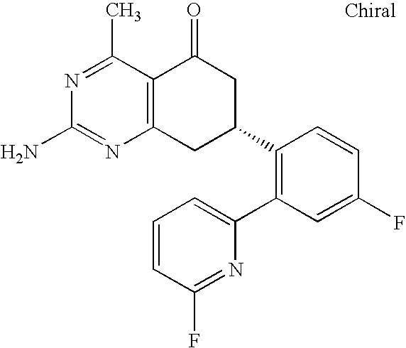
C12=C(CC(C3=C(C4=CC=CC(F)=N4)C=C(F)C=C3)CC1=O)N=C(N)N=C2C
